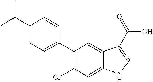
C1(C(C)C)=CC=C(C2=C(Cl)C=C3C(=C2)C(C(=O)O)=CN3)C=C1
